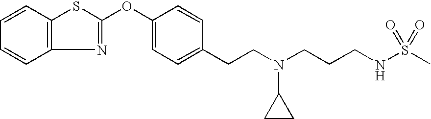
C1=CC2=C(C=C1)SC(OC1=CC=C(CCN(CCCNS(C)(=O)=O)C3CC3)C=C1)=N2
